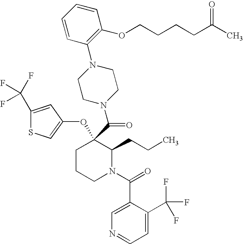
O(C1(C(=O)N2CCN(C3=C(OCCCCC(=O)C)C=CC=C3)CC2)CCCN(C(C2=CN=CC=C2C(F)(F)F)=O)C1CCC)C1=CSC(C(F)(F)F)=C1
